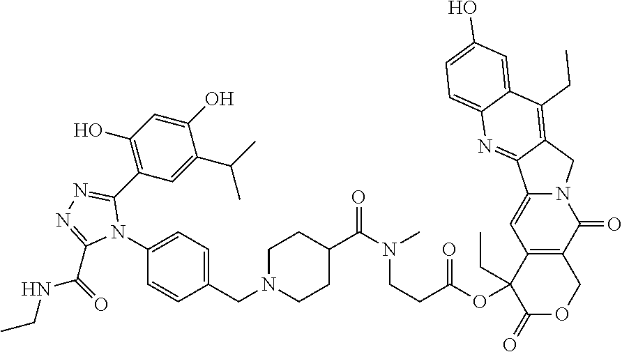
C12=CC3=C(C(=O)N1CC1=C(CC)C4=CC(O)=CC=C4N=C21)COC(=O)C3(OC(CCN(C(C1CCN(CC2=CC=C(N3C(C4=C(O)C=C(O)C(C(C)C)=C4)=NN=C3C(=O)NCC)C=C2)CC1)=O)C)=O)CC
